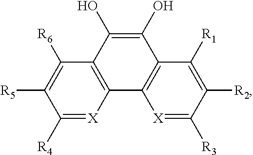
C1([R4])=[X]C2=C(C([R6])=C1[R5])C(O)=C(O)C1=C2[X]=C([R3])C([R2])=C1[R1]
